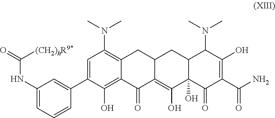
C1=C(C2=CC(NC([(CH2)hR9*])=O)=CC=C2)C(O)=C2C(=C1N(C)C)CC1C(=C(O)C3(O)C(C1)C(N(C)C)C(O)=C(C(N)=O)C3=O)C2=O
